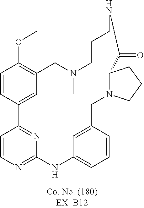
C1=CC2=NC(=N1)NC1=CC=CC(=C1)CN1C(CCC1)C(=O)NCCCN(C)CC1=C(OC)C=CC2=C1
